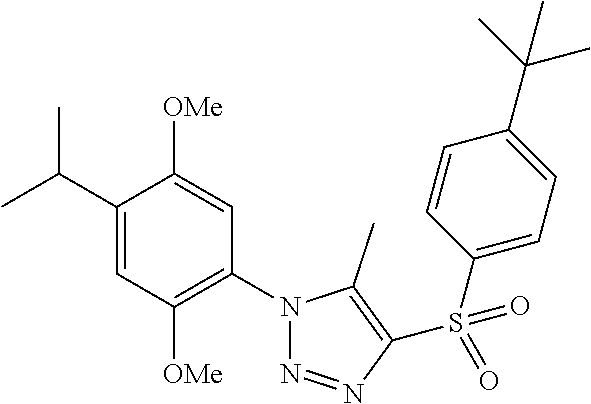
C1(C(C)C)=CC([OMe])=C(N2N=NC(S(C3=CC=C(C(C)(C)C)C=C3)(=O)=O)=C2C)C=C1[OMe]
